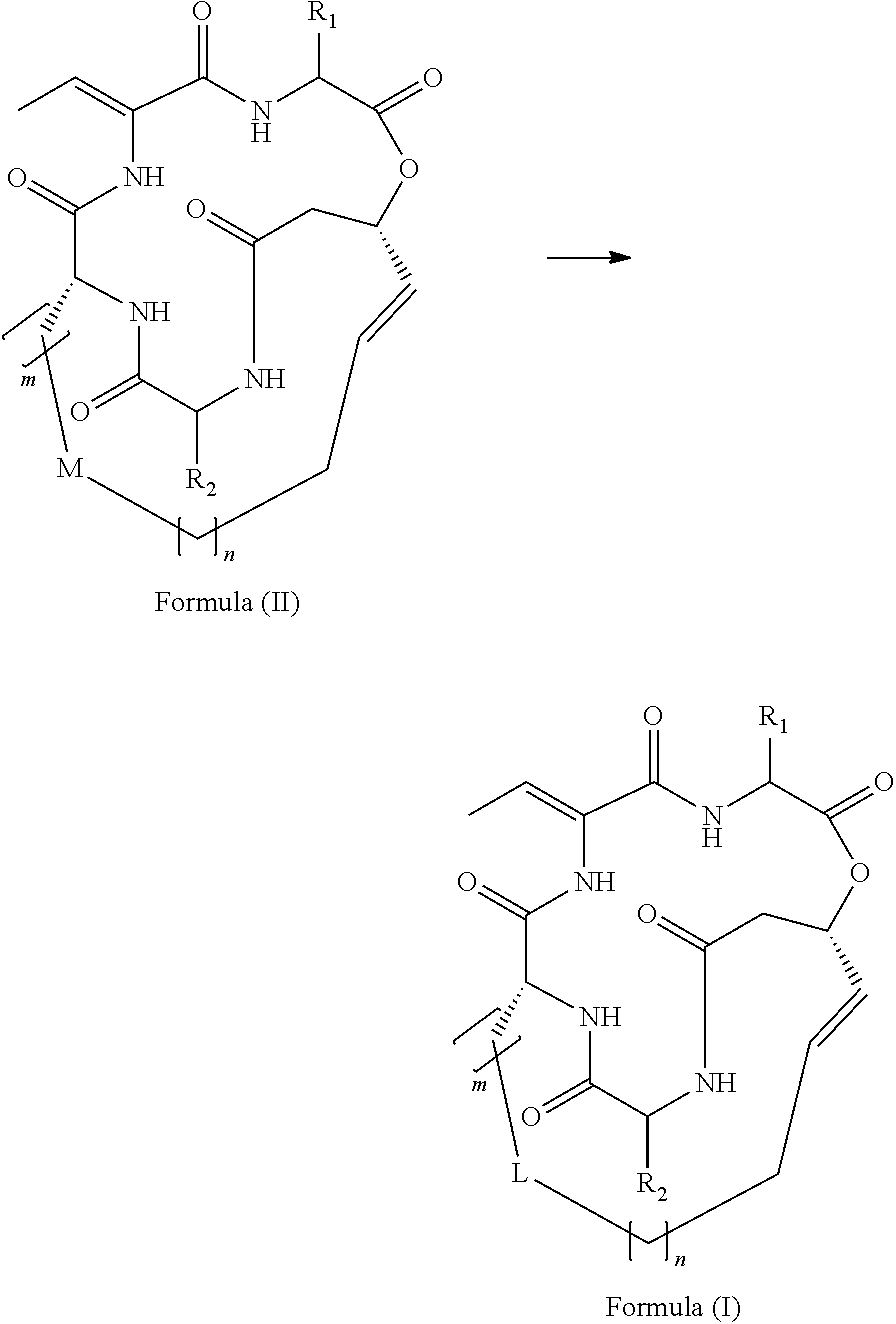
CC=C1NC(=O)C2NC(=O)C([R2])NC(=O)CC(OC(=O)C([R1])NC1=O)C=CCC[L]C2.CC=C1NC(=O)C2NC(=O)C([R2])NC(=O)CC(OC(=O)C([R1])NC1=O)C=CCC[M]C2
